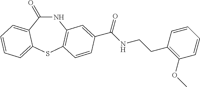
N1C(=O)C2=CC=CC=C2SC2=C1C=C(C(NCCC1=C(OC)C=CC=C1)=O)C=C2
